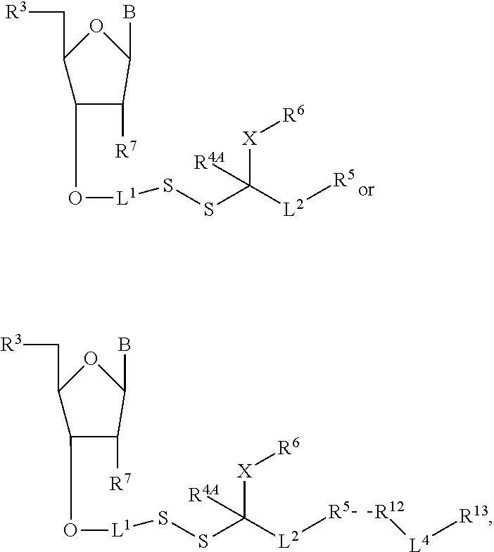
[R3]CC1OC(B)C([R7])C1O[L1]SSC([L2][R5])([X][R6])[R4A].[R3]CC1OC(B)C([R7])C1O[L1]SSC([L2][R5][R12][L4][R13])([X][R6])[R4A]
